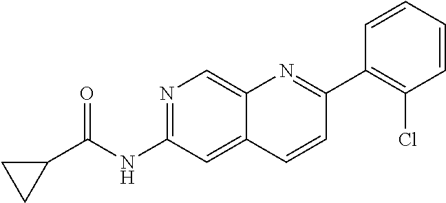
N1=C(NC(C2CC2)=O)C=C2C(=C1)N=C(C1=C(Cl)C=CC=C1)C=C2
